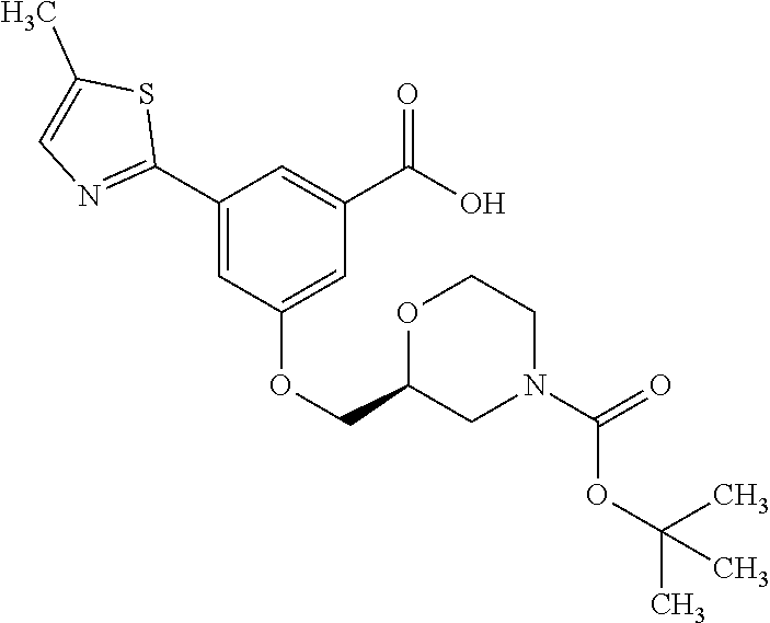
C1(C2=NC=C(C)S2)=CC(OCC2CN(C(=O)OC(C)(C)C)CCO2)=CC(C(O)=O)=C1
